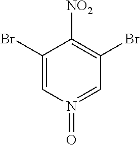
C1(Br)=CN(=O)=CC(Br)=C1[NO2]
